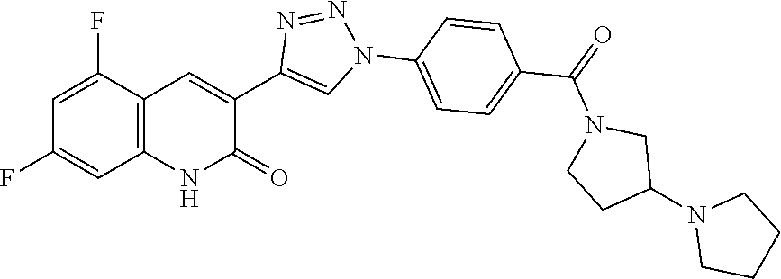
C1=C(F)C2=C(C=C1F)NC(=O)C(C1=CN(C3=CC=C(C(=O)N4CCC(N5CCCC5)C4)C=C3)N=N1)=C2
